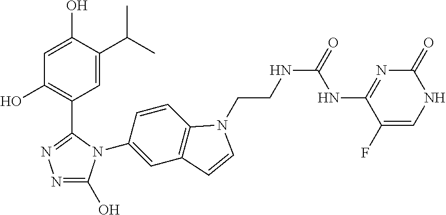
C1=C(C(C)C)C(O)=CC(O)=C1C1=NN=C(O)N1C1=CC2=C(C=C1)N(CCNC(=O)NC1=NC(=O)NC=C1F)C=C2
